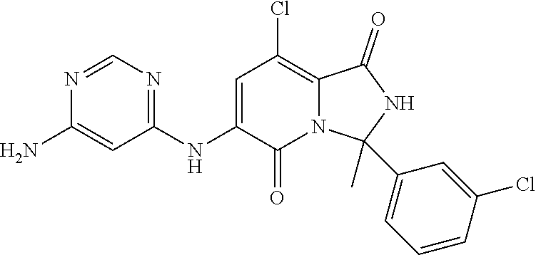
C1(NC2=CC(Cl)=C3N(C2=O)C(C)(C2=CC=CC(Cl)=C2)NC3=O)=NC=NC(N)=C1
